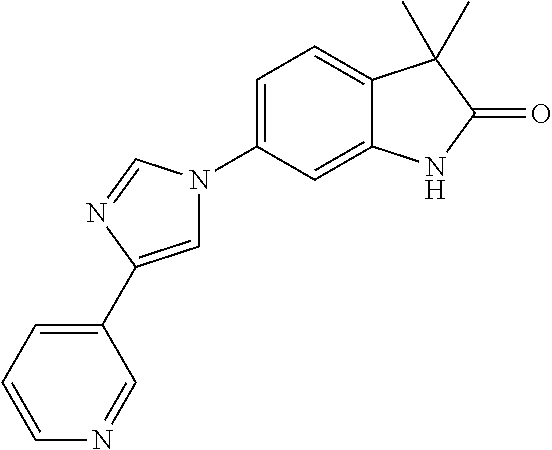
C1=C(C2=CC=CN=C2)N=CN1C1=CC=C2C(=C1)NC(=O)C2(C)C
